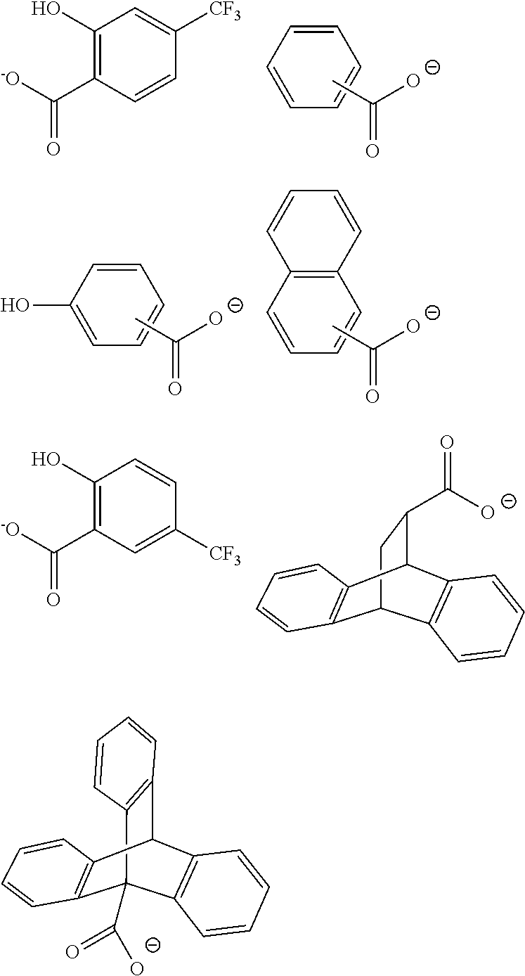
C1=CC=CC=C1.CC(=O)[O-].C1(O)=C(C(=O)[-O])C=CC([CF3])=C1.C1=CC(O)=CC=C1.CC(=O)[O-].C12=C(C=CC=C1)C=CC=C2.CC(=O)[O-].C1(O)=C(C(=O)[-O])C=C([CF3])C=C1.C1(C(=O)[O-])C2C3=C(C(C1)C1=C2C=CC=C1)C=CC=C3.C12C3=C(C(C([O-])=O)(C4=C1C=CC=C4)C1=C2C=CC=C1)C=CC=C3
